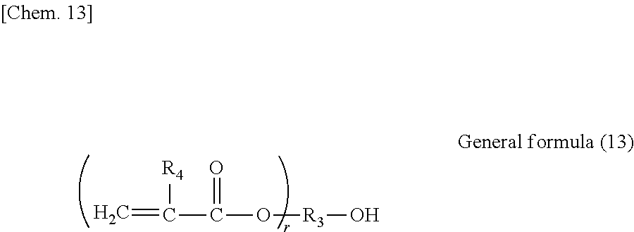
C=C(C(O[R3]O)=O)[R4]
